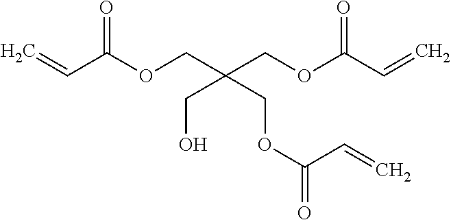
C(C(COC(C=C)=O)(CO)COC(=O)C=C)OC(C=C)=O
